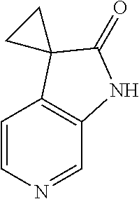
C1=CN=CC2=C1C1(C(=O)N2)CC1
